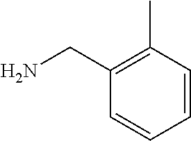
C1=CC(C)=C(CN)C=C1
